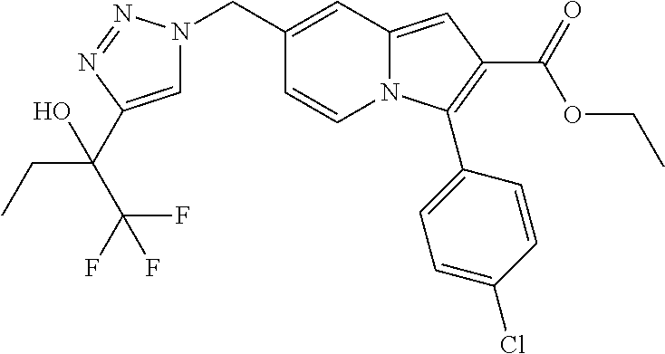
C(N1C=C(C(CC)(O)C(F)(F)F)N=N1)C1=CC2=CC(C(=O)OCC)=C(C3=CC=C(Cl)C=C3)N2C=C1
